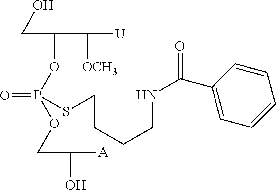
C(C(OP(=O)(SCCCCNC(=O)C1=CC=CC=C1)OCC([A])O)C([OCH3])[U])O
